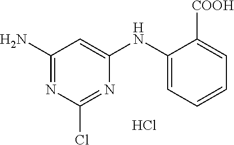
C1(N)=NC(Cl)=NC(NC2=CC=CC=C2[COOH])=C1.Cl
